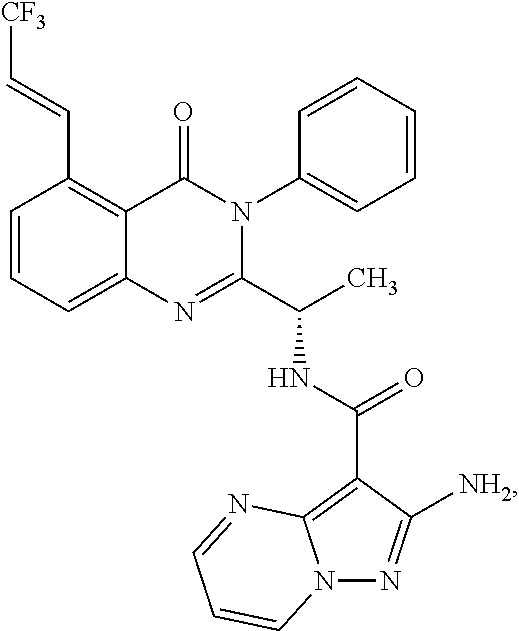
C1=CC=C2C(=C1C=C[CF3])C(=O)N(C1=CC=CC=C1)C(C(C)NC(C1=C3N(N=C1[NH2])C=CC=N3)=O)=N2
